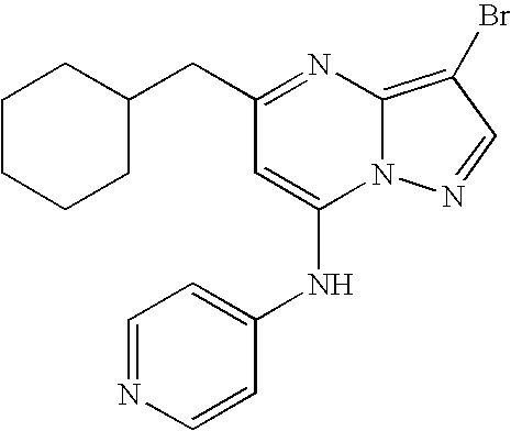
C1(CC2CCCCC2)=NC2=C(Br)C=NN2C(NC2=CC=NC=C2)=C1
